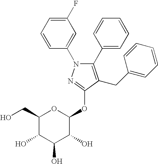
N1(C2=CC(F)=CC=C2)C(C2=CC=CC=C2)=C(CC2=CC=CC=C2)C(OC2OC(CO)C(O)C(O)C2O)=N1
